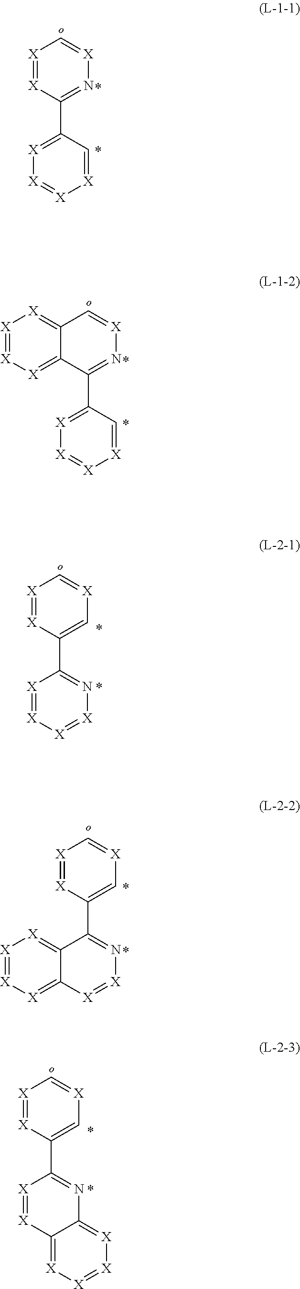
C1(C2=N[X]=[X][X]=[X]2)=C[X]=C[X]=[X]1.C1(C2=[X][X]=[X][X]=C2)=N[X]=C[X]=[X]1.C1(C2=[X][X]=[X][X]=C2)=N[X]=CC2=[X][X]=[X][X]=C12.C1(C2=C[X]=C[X]=[X]2)=N[X]=[X]C2=[X][X]=[X][X]=C12.C1(C2=NC3=[X][X]=[X][X]=C3[X]=[X]2)=C[X]=C[X]=[X]1
